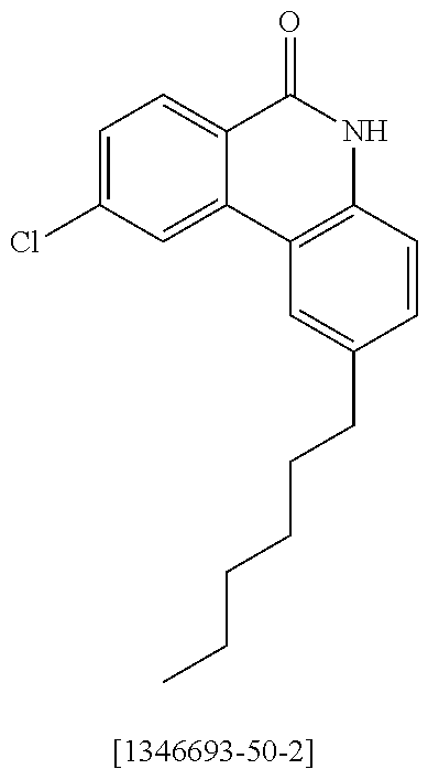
C1=C(Cl)C=C2C(=C1)C(=O)NC1=C2C=C(CCCCCC)C=C1
